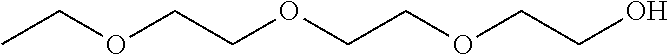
CCOCCOCCOCCO
